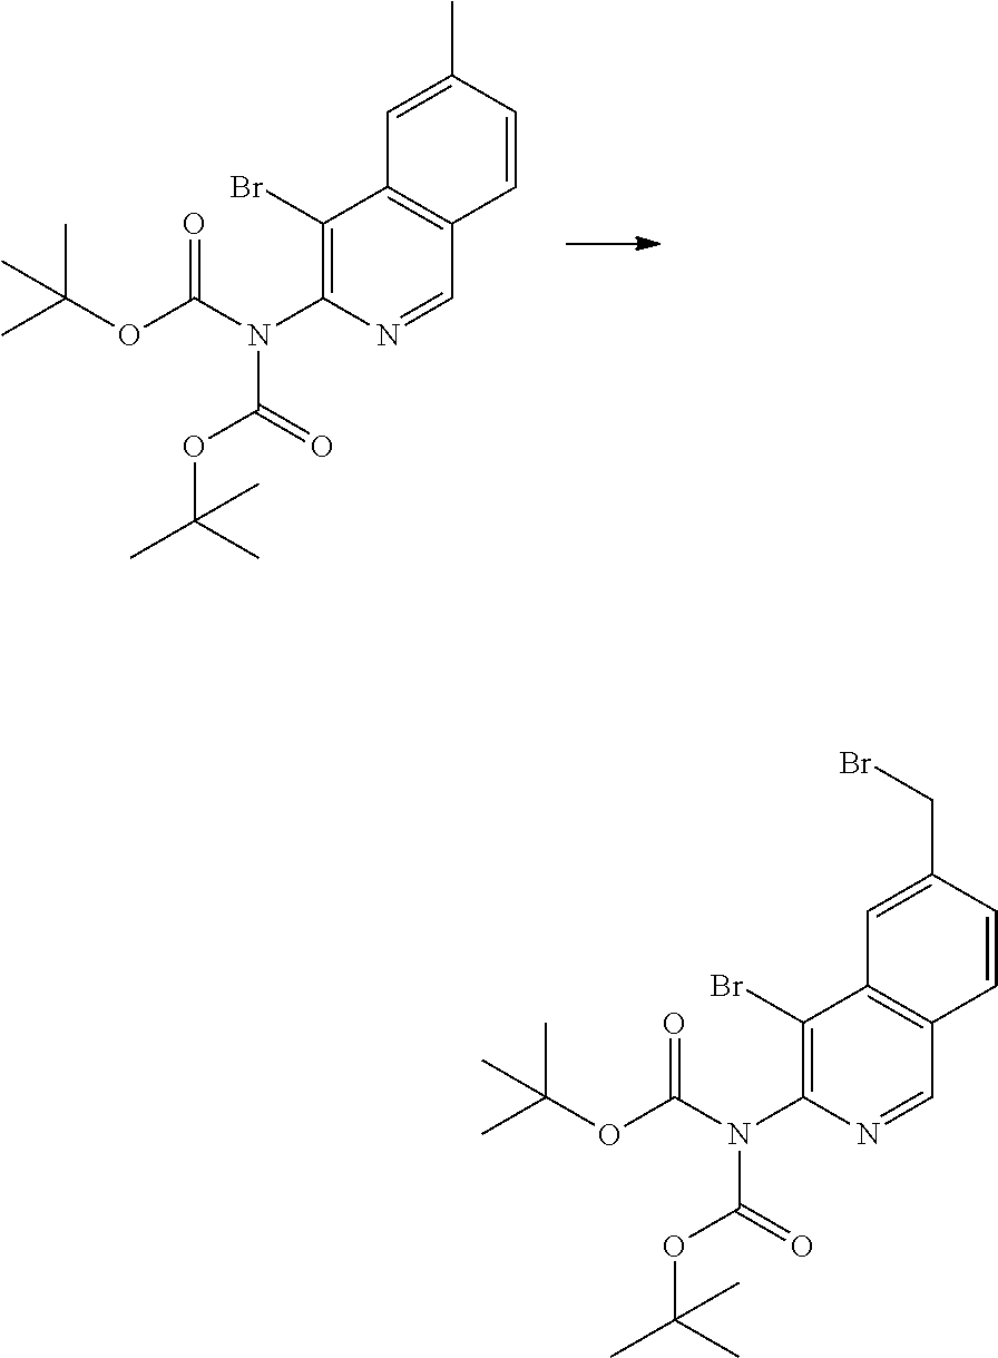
C1=C(C)C=CC2=C1C(Br)=C(N(C(OC(C)(C)C)=O)C(=O)OC(C)(C)C)N=C2.C1=C(CBr)C=CC2=C1C(Br)=C(N(C(OC(C)(C)C)=O)C(=O)OC(C)(C)C)N=C2
